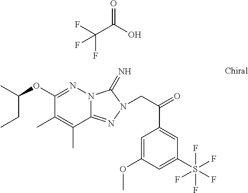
C1(OC(C)CC)=NN2C(=NN(CC(=O)C3=CC(S(F)(F)(F)(F)F)=CC(OC)=C3)C2=N)C(C)=C1C.C(C(O)=O)(F)(F)F
